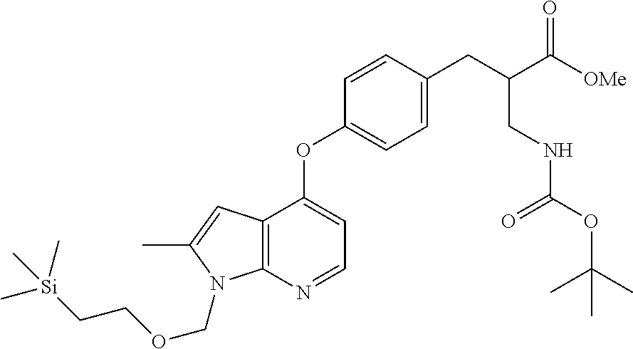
C12=C(N=CC=C1OC1=CC=C(CC(C(=O)[OMe])CNC(=O)OC(C)(C)C)C=C1)N(COCC[Si](C)(C)C)C(C)=C2
